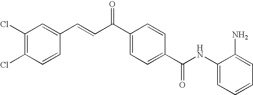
C1(NC(C2=CC=C(C(=O)C=CC3=CC(Cl)=C(Cl)C=C3)C=C2)=O)=CC=CC=C1N
